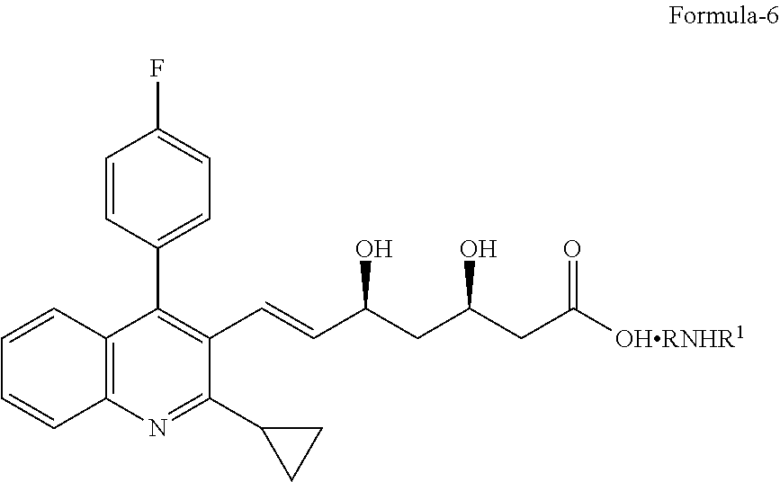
C1=CC(C2=C(C=CC(CC(CC([OHRNHR1])=O)O)O)C(C3CC3)=NC3=C2C=CC=C3)=CC=C1F
